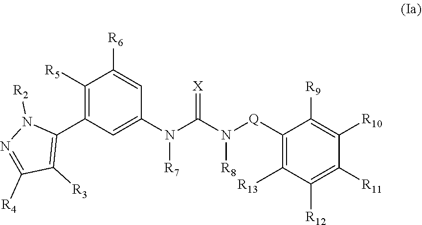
C1(C2=C([R5])C([R6])=CC(N(C(N([Q]C3=C([R13])C([R12])=C([R11])C([R10])=C3[R9])[R8])=[X])[R7])=C2)=C([R3])C([R4])=NN1[R2]
